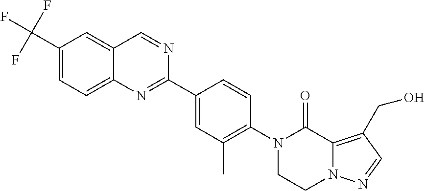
C1(C(F)(F)F)=CC=C2C(=C1)C=NC(C1=CC(C)=C(N3CCN4C(=C(CO)C=N4)C3=O)C=C1)=N2
